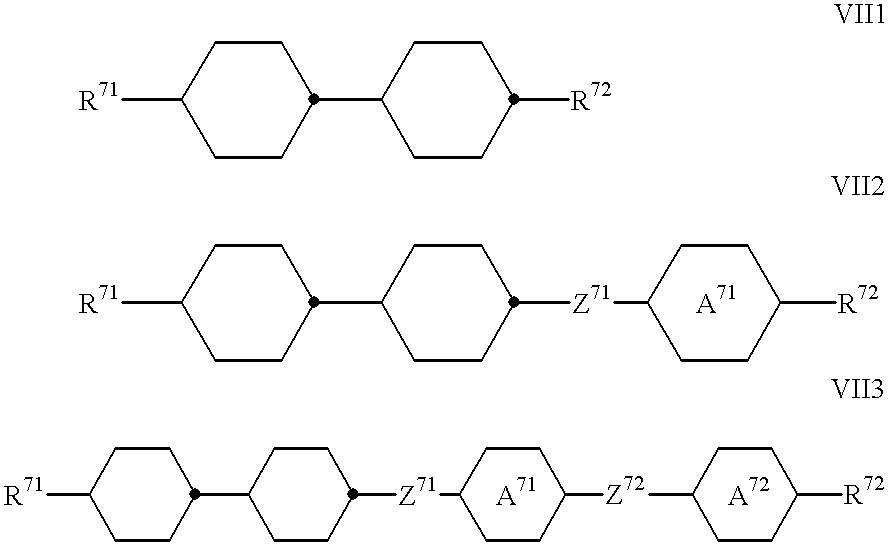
[R71]C1CCC(C2CCC([R72])CC2)CC1.[R71]C1CCC(C2CCC([Z71]C3CCC([R72])CC3)CC2)CC1.[A71].[R71]C1CCC(C2CCC([Z71]C3CCC([Z72]C4CCC([R72])CC4)CC3)CC2)CC1.[A71].[A72]
